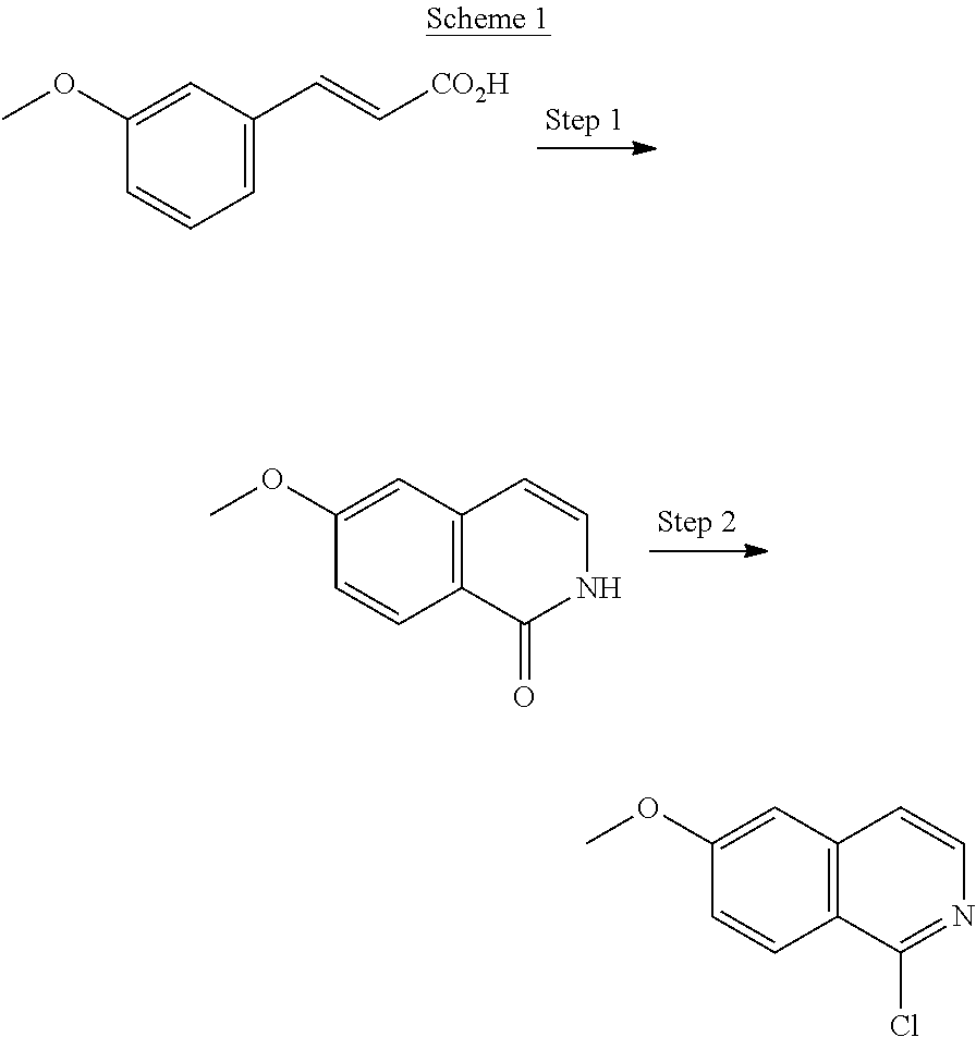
C1=C(OC)C=CC=C1C=C[CO2H].C1=C(OC)C=CC2=C1C=CNC2=O.C1=C(OC)C=CC2=C1C=CN=C2Cl
